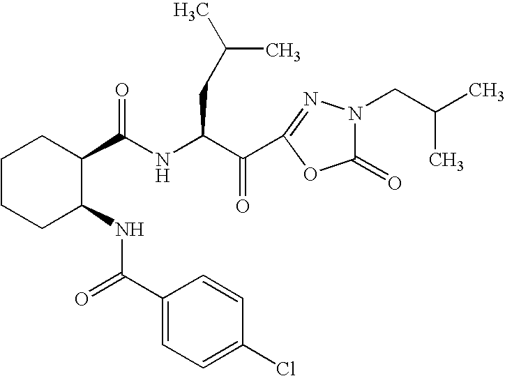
C1CCC(NC(C2=CC=C(Cl)C=C2)=O)C(C(NC(CC(C)C)C(=O)C2=NN(CC(C)C)C(=O)O2)=O)C1
